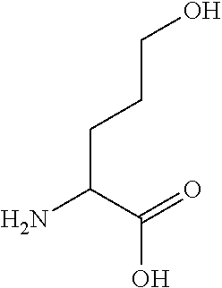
C(C(=O)O)(N)CCCO
